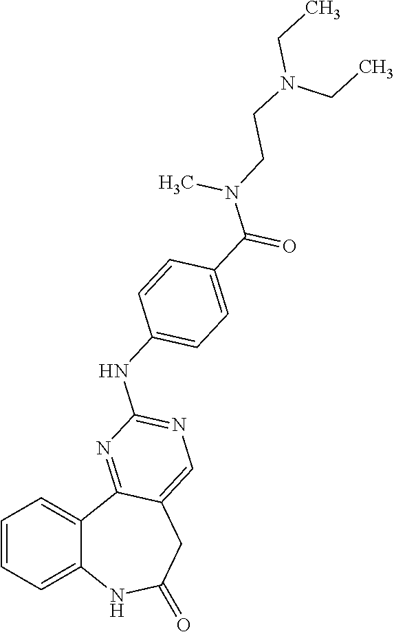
C1=CC=C2C(=C1)C1=NC(NC3=CC=C(C(=O)N(CCN(CC)CC)C)C=C3)=NC=C1CC(=O)N2
